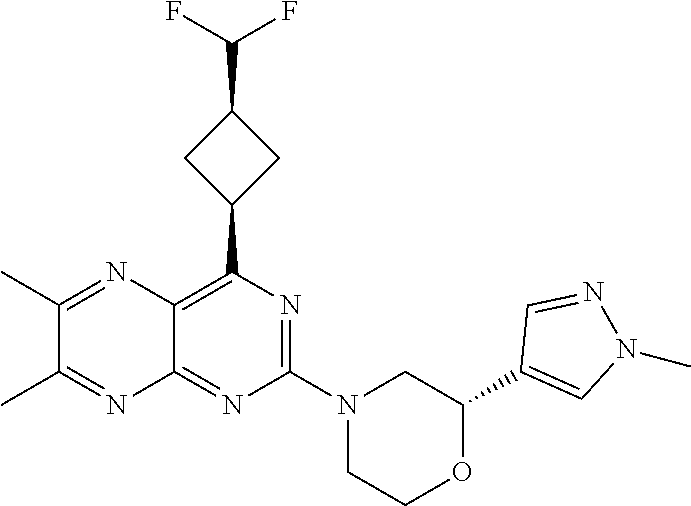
C1(C2=CN(C)N=C2)OCCN(C2=NC(C3CC(C(F)F)C3)=C3C(=N2)N=C(C)C(C)=N3)C1
